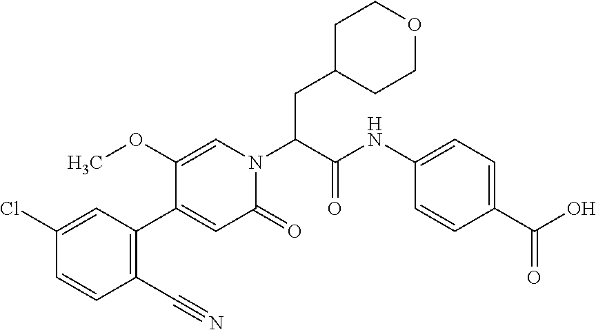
ClC1=CC(C2=CC(=O)N(C(C(NC3=CC=C(C(=O)O)C=C3)=O)CC3CCOCC3)C=C2OC)=C(C#N)C=C1
